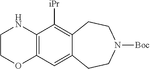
C12=C(C([iPr])=C3C(=C1)CCN([Boc])CC3)NCCO2
